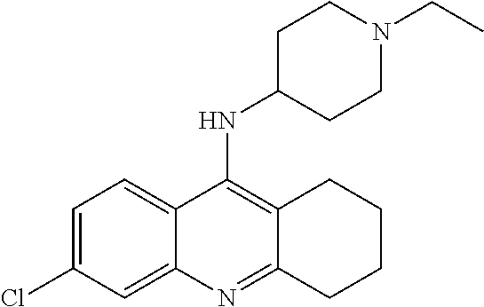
C12=CC=C(Cl)C=C1N=C1C(=C2NC2CCN(CC)CC2)CCCC1
